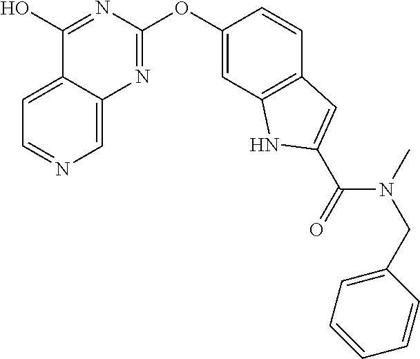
C1=C2C(=CN=C1)N=C(OC1=CC3=C(C=C1)C=C(C(N(C)CC1=CC=CC=C1)=O)N3)N=C2O
